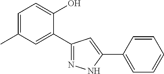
C1=C(C)C=C(C2=NNC(C3=CC=CC=C3)=C2)C(O)=C1
